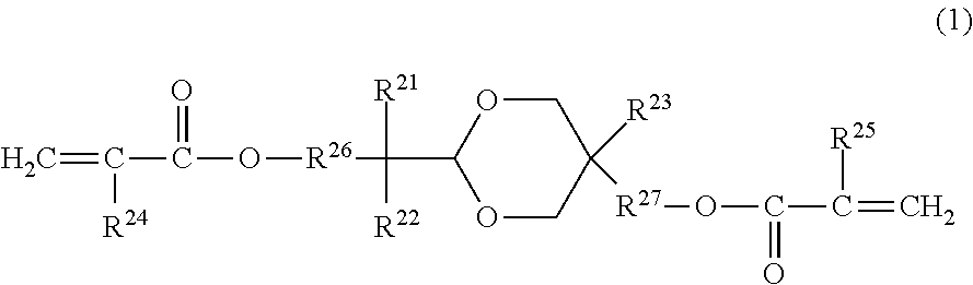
C=C([R24])C(=O)O[R26]C([R21])([R22])C1OCC([R23])([R27]OC(=O)C([R25])=C)CO1
